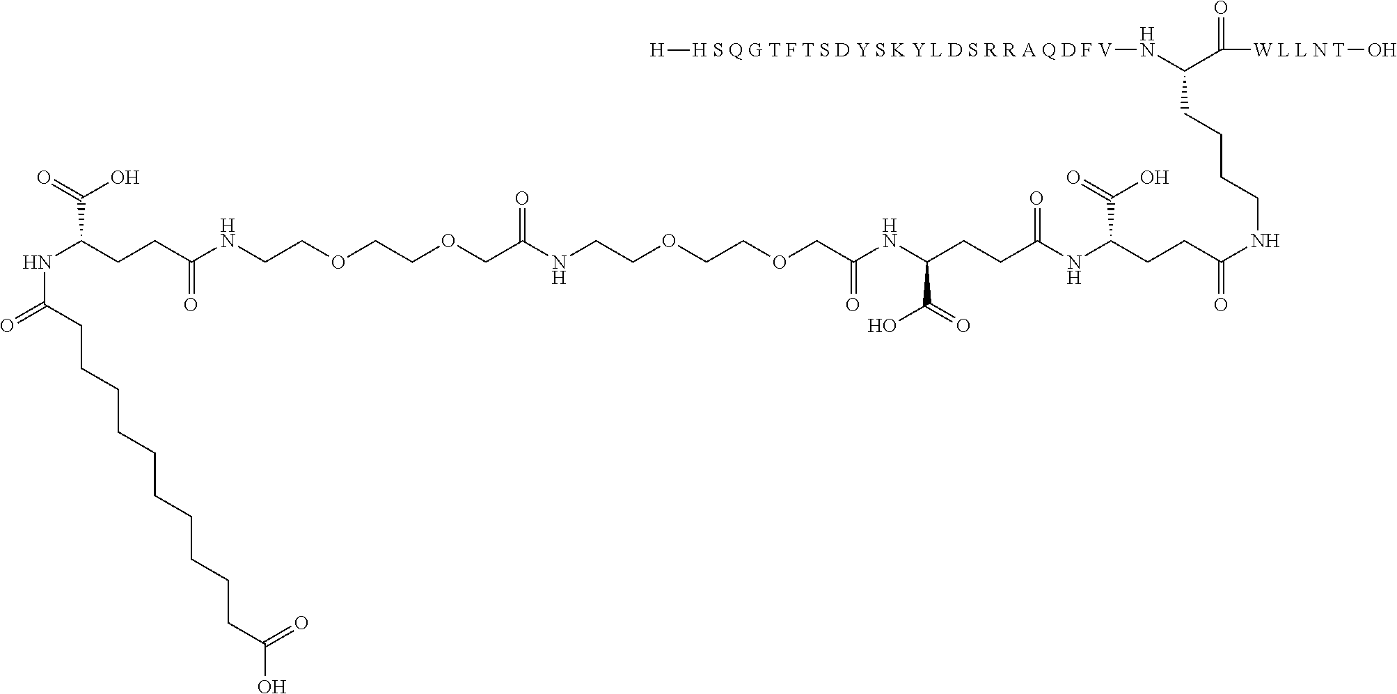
N(C(CCC(NCCOCCOCC(NCCOCCOCC(NC(CCC(=O)NC(CCC(=O)NCCCCC(C([W L L N T]O)=O)N[H S Q G T F T S D Y S K Y L D S R R A Q D F V][H])C(O)=O)C(O)=O)=O)=O)=O)C(=O)O)C(=O)CCCCCCCCCCC(O)=O
